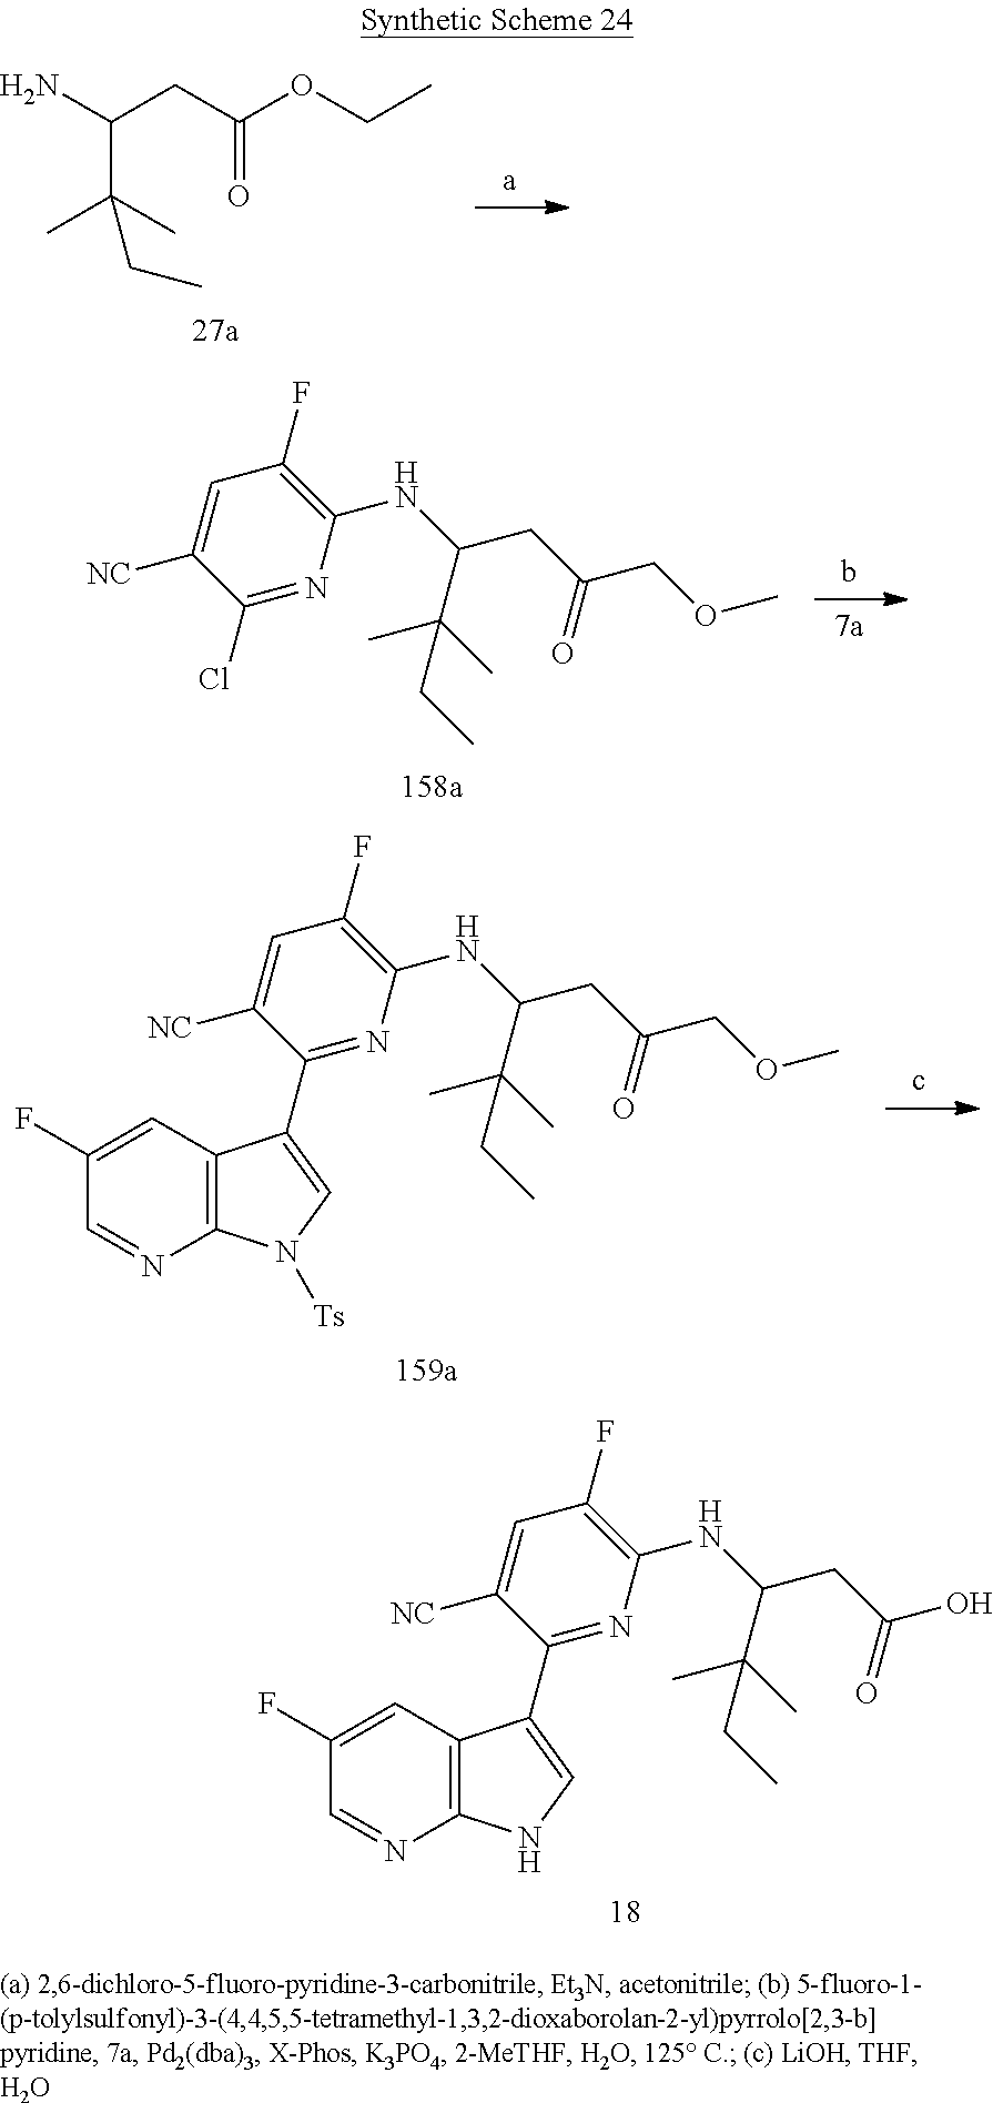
C1(NC(CC(O)=O)C(C)(C)CC)=C(F)C=C([NC])C(C2=CNC3=C2C=C(F)C=N3)=N1.NC(CC(OCC)=O)C(C)(C)CC.C1(NC(CC(COC)=O)C(C)(C)CC)=C(F)C=C([NC])C(Cl)=N1.C1(NC(CC(COC)=O)C(C)(C)CC)=C(F)C=C([NC])C(C2=CN([Ts])C3=C2C=C(F)C=N3)=N1
